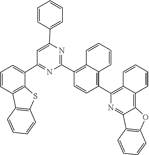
C1=CC=CC2=C3C(=NC(C4=C5C(=C(C6=NC(C7=CC=CC=C7)=CC(C7=CC=CC8=C7SC7=C8C=CC=C7)=N6)C=C4)C=CC=C5)=C12)C1=C(O3)C=CC=C1
